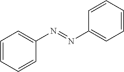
C1(N=NC2=CC=CC=C2)=CC=CC=C1
